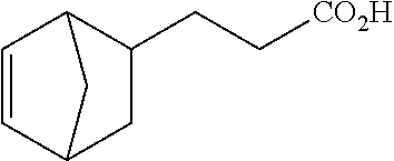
C1=CC2C(CC[CO2H])CC1C2
